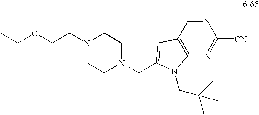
N1=CC2=C(N=C1[CN])N(CC(C)(C)C)C(CN1CCN(CCOCC)CC1)=C2
